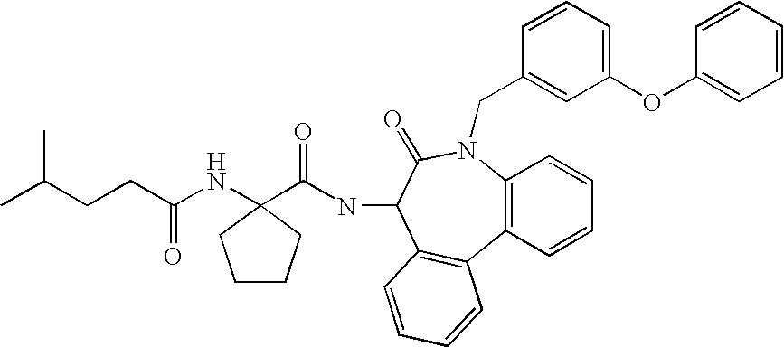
C12=C(C=CC=C1)C1=C(C(NC(=O)C3(NC(CCC(C)C)=O)CCCC3)C(=O)N2CC2=CC(OC3=CC=CC=C3)=CC=C2)C=CC=C1
